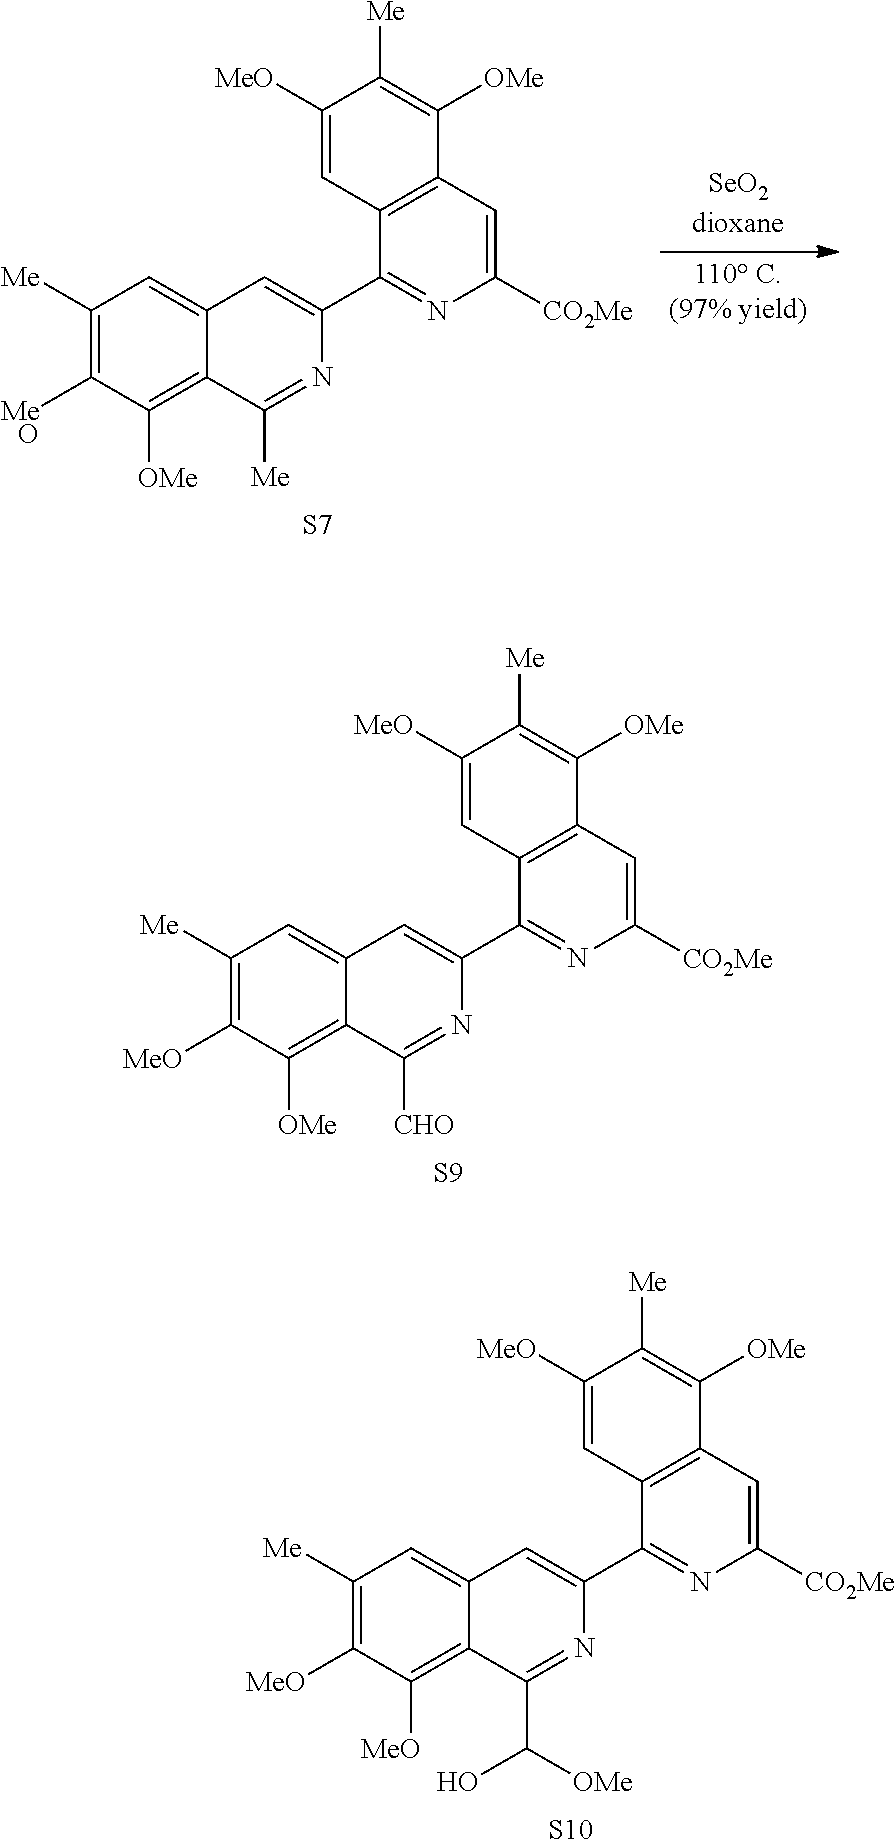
C1([Me])=C([MeO])C([OMe])=C2C(=C1)C=C(C1=NC([CO2Me])=CC3=C1C=C([MeO])C([Me])=C3[OMe])N=C2[CHO].[S9].C1([Me])=C([MeO])C([MeO])=C2C(=C1)C=C(C1=NC([CO2Me])=CC3=C1C=C([MeO])C([Me])=C3[OMe])N=C2C([OMe])O.[S10].C1([Me])=C([MeO])C([OMe])=C2C(=C1)C=C(C1=NC([CO2Me])=CC3=C1C=C([MeO])C([Me])=C3[OMe])N=C2[Me].[S7]
